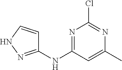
N1=C(NC2=NNC=C2)C=C(C)N=C1Cl
